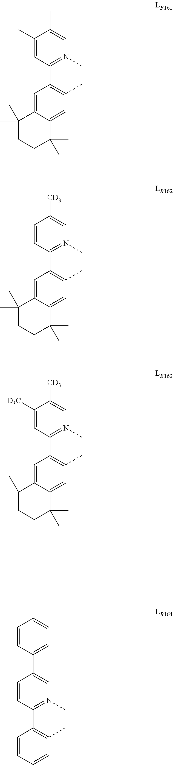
C12=CC(C)=C(C3=N(C)C=C(C)C(C)=C3)C=C1C(C)(C)CCC2(C)C.C12=CC(C)=C(C3=N(C)C=C([CD3])C=C3)C=C1C(C)(C)CCC2(C)C.C12=CC(C)=C(C3=N(C)C=C([CD3])C([D3C])=C3)C=C1C(C)(C)CCC2(C)C.C1=CC(C)=C(C2=N(C)C=C(C3=CC=CC=C3)C=C2)C=C1
